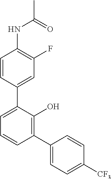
C1=CC(C2=CC=CC(C3=CC=C([CF3])C=C3)=C2O)=CC(F)=C1NC(C)=O
